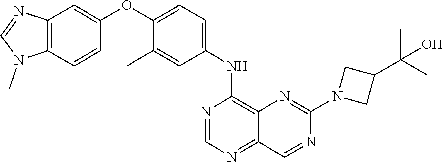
C1=NC(NC2=CC=C(OC3=CC4=C(N(C)C=N4)C=C3)C(C)=C2)=C2N=C(N3CC(C(C)(O)C)C3)N=CC2=N1
